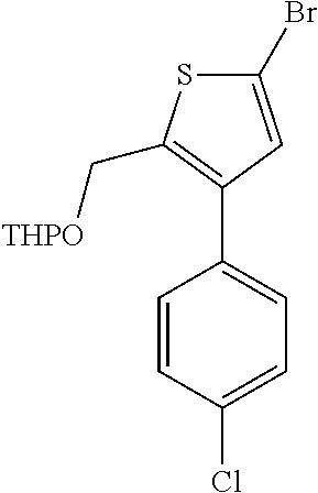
S1C(Br)=CC(C2=CC=C(Cl)C=C2)=C1C[THPO]
